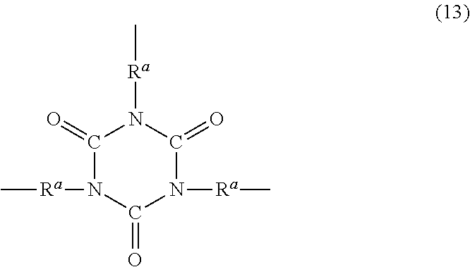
C1(=O)N([Ra]C)C(=O)N([Ra]C)C(=O)N1[Ra]C
